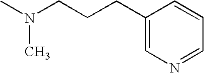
CN(C)CCCC1=CN=CC=C1
